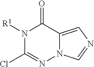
N1([R1])C(Cl)=NN2C(=CN=C2)C1=O
